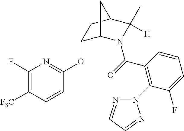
O(C1=NC(F)=C([F3C])C=C1)C1C2N(C(=O)C3=C(N4N=CC=N4)C(F)=CC=C3)C([H])(C)C(C1)C2
